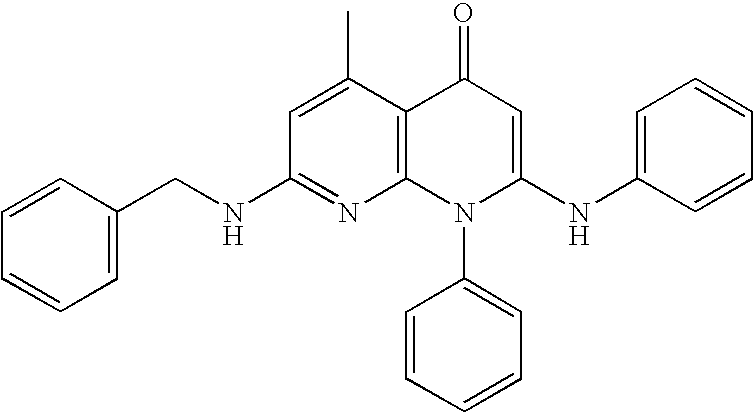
C1(NCC2=CC=CC=C2)=NC2=C(C(C)=C1)C(=O)C=C(NC1=CC=CC=C1)N2C1=CC=CC=C1
